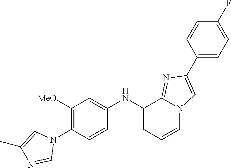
C1([MeO])=C(N2C=C(C)N=C2)C=CC(NC2=CC=CN3C2=NC(C2=CC=C(F)C=C2)=C3)=C1
